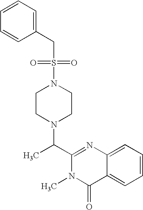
C1(C(N2CCN(S(=O)(=O)CC3=CC=CC=C3)CC2)C)=NC2=CC=CC=C2C(=O)N1C
